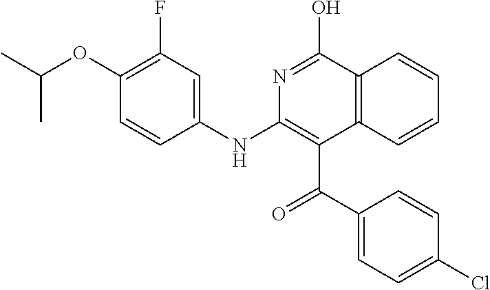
C1(F)=C(OC(C)C)C=CC(NC2=C(C(C3=CC=C(Cl)C=C3)=O)C3=C(C(O)=N2)C=CC=C3)=C1
